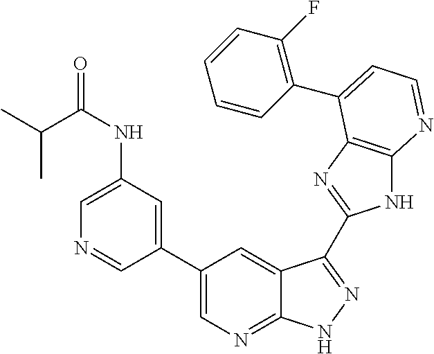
C1(C2=CN=C3C(=C2)C(C2=NC4=C(N2)N=CC=C4C2=C(F)C=CC=C2)=NN3)=CC(NC(=O)C(C)C)=CN=C1
